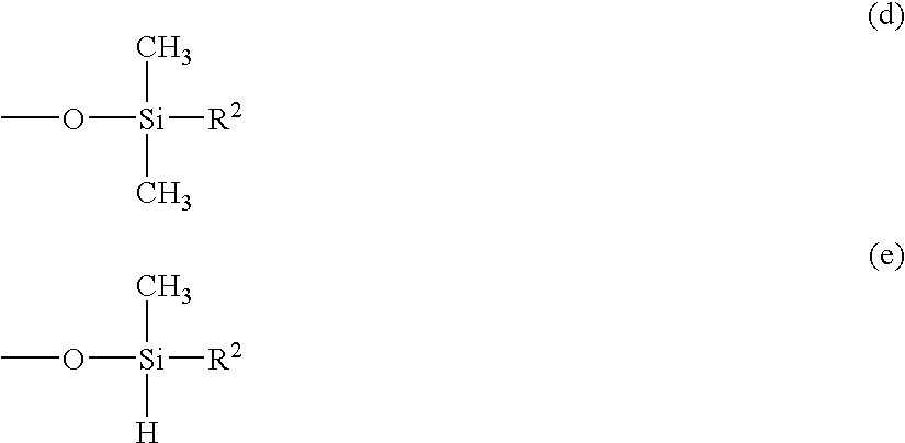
CO[Si]([R2])(C)C.CO[Si]([R2])(C)[H]
